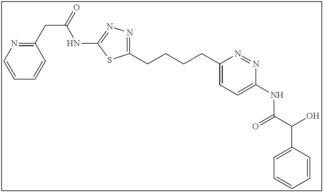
C1(CCCCC2=NN=C(NC(CC3=NC=CC=C3)=O)S2)=CC=C(NC(C(C2=CC=CC=C2)O)=O)N=N1
